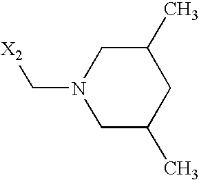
C1C(C)CC(C)CN1C[X2]
